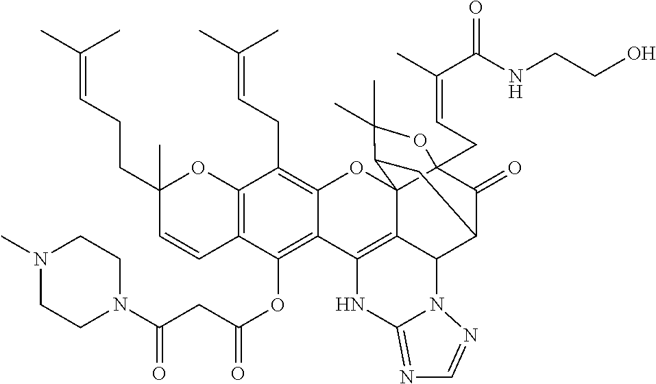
C12=C(C(OC(CC(N3CCN(C)CC3)=O)=O)=C3C(=C1CC=C(C)C)OC14C5(CC=C(C)C(NCCO)=O)C(=O)C(C6C1=C3NC1=NC=NN61)CC4C(C)(C)O5)C=CC(CCC=C(C)C)(C)O2
